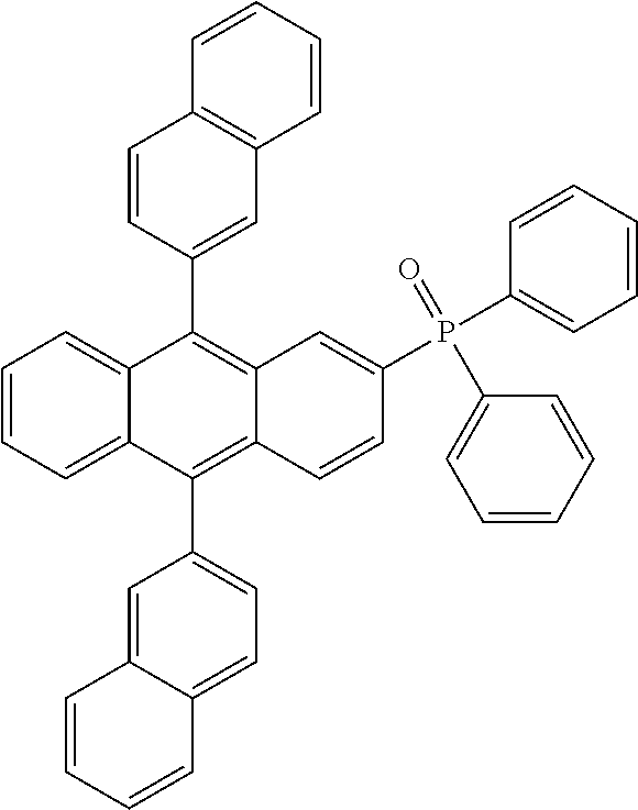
C1=CC=CC2=CC=C(C3=C4C(=C(C5=CC6=C(C=C5)C=CC=C6)C5=CC=CC=C35)C=C(P(C3=CC=CC=C3)(=O)C3=CC=CC=C3)C=C4)C=C12
